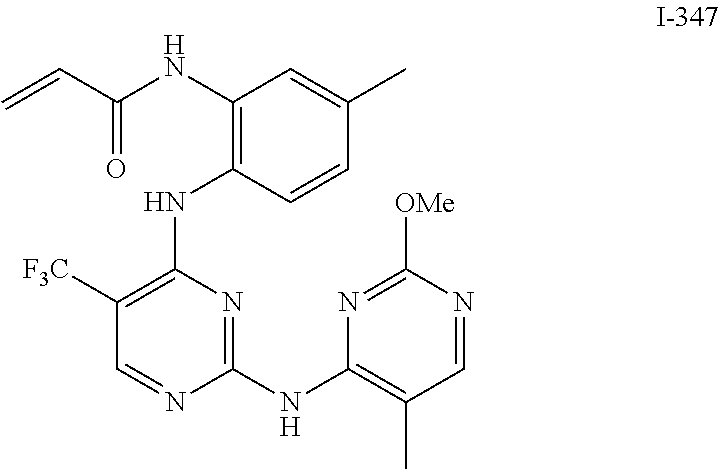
C1([F3C])=C(NC2=C(NC(C=C)=O)C=C(C)C=C2)N=C(NC2=C(C)C=NC([OMe])=N2)N=C1
